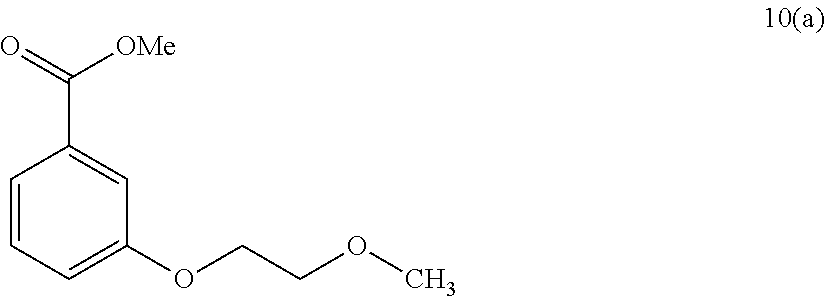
C1(C([OMe])=O)=CC(OCCOC)=CC=C1
